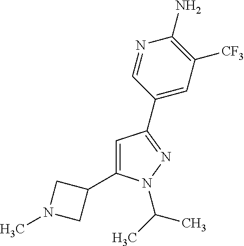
C1=C(C2CN(C)C2)N(C(C)C)N=C1C1=CC([CF3])=C(N)N=C1
